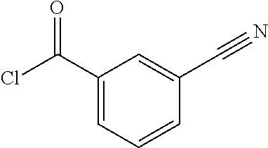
ClC(C1=CC=CC(C#N)=C1)=O
